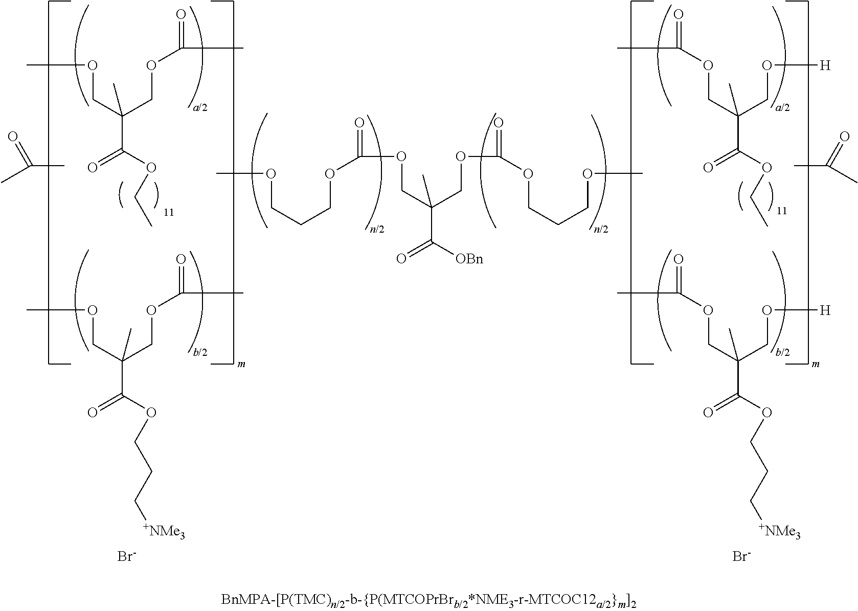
O(CC(COC(C)=O)(C)C(OCCC[+NMe3])=O)[H].[Br-].O(CC(COC(C)=O)(C)C(=O)OCCC[+NMe3])C.[Br-].O(CCCOC(OCC(COC(=O)OCCCOC)(C)C(=O)[OBn])=O)C.C(C)(C)=O.C(C)(C)=O.O(CC(COC(C)=O)(C)C(=O)OCC)C.O(CC(COC(C)=O)(C)C(OCC)=O)[H]
